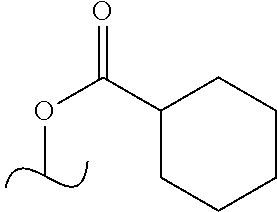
COC(=O)C1CCCCC1
